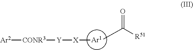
[Ar1].C[X][Y][CONR3][Ar2].CC([R51])=O
